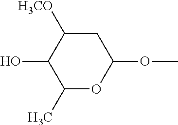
C1C([H3CO])C(O)C(C)OC1OC
